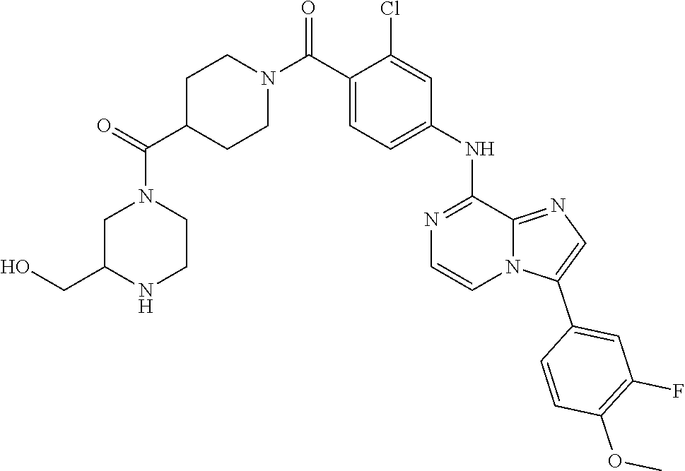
C1C(C(N2CC(CO)NCC2)=O)CCN(C(C2=CC=C(NC3=NC=CN4C3=NC=C4C3=CC(F)=C(OC)C=C3)C=C2Cl)=O)C1
